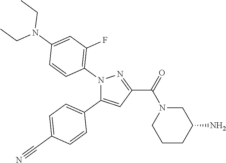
C1=C(C#N)C=CC(C2=CC(C(=O)N3CCCC(N)C3)=NN2C2=C(F)C=C(N(CC)CC)C=C2)=C1
